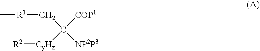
C([R1]C)C([COP1])([CyHz][R2])[NP2P3]
